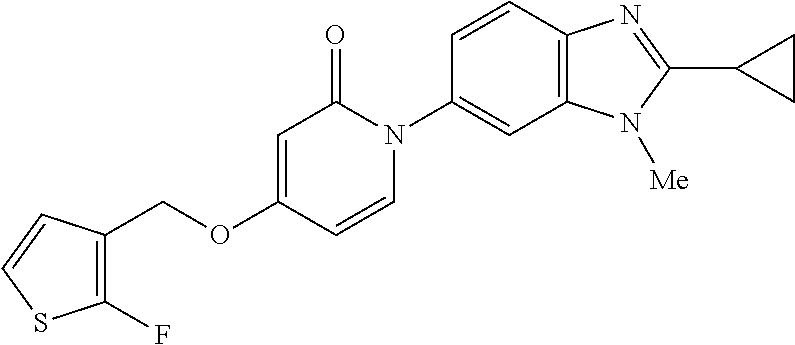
C(OC1=CC(=O)N(C2=CC3=C(C=C2)N=C(C2CC2)N3[Me])C=C1)C1=C(F)SC=C1
